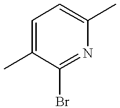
C1=C(C)C(Br)=NC(C)=C1
